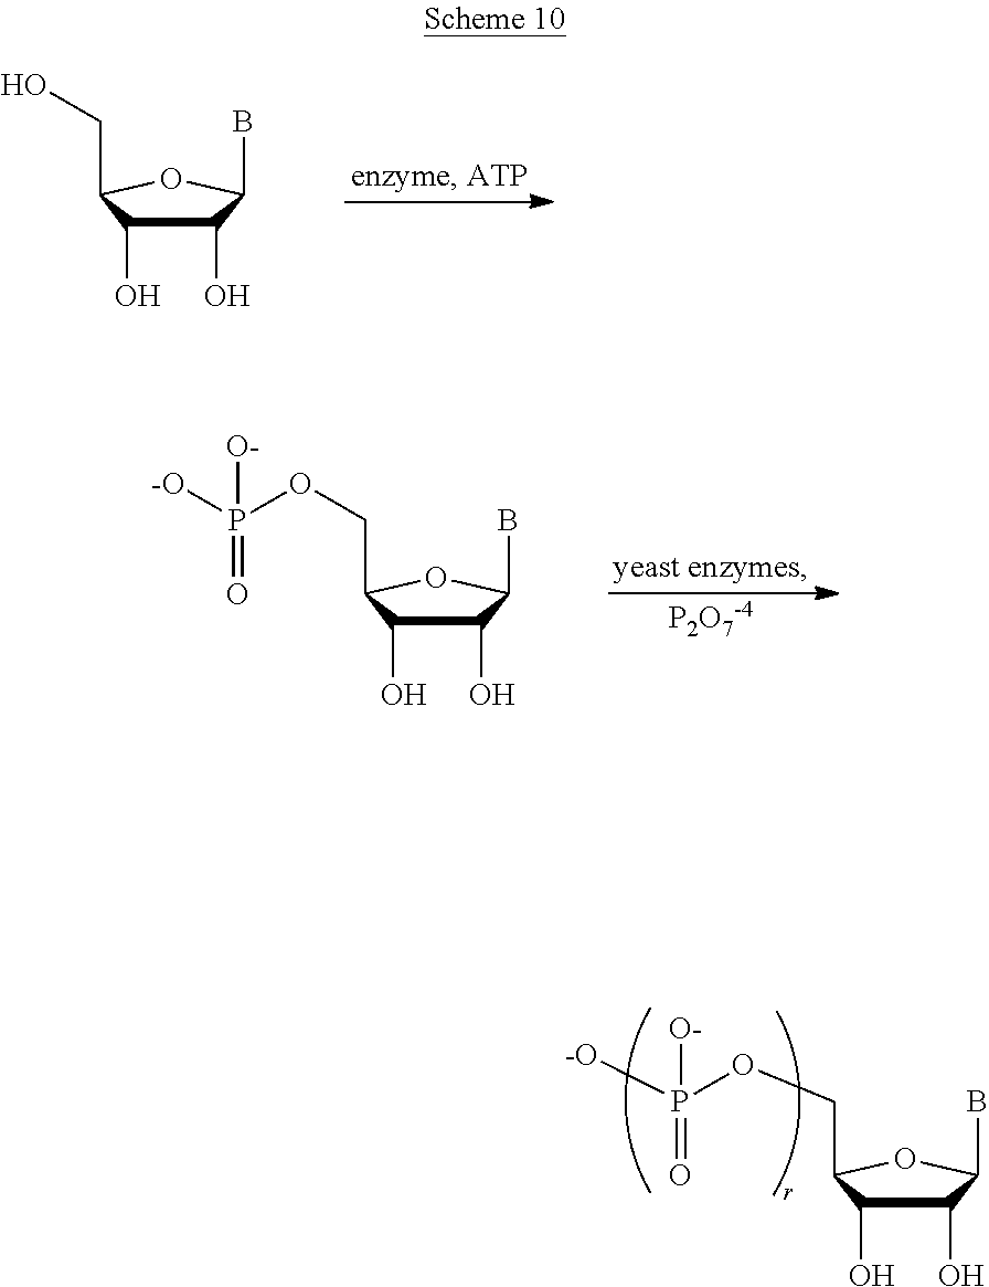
C1(O)C(O)C(CO)OC1B.[P2O7-4].C1(O)C(O)C(COP(=O)([-O])[O-])OC1B.C1(O)C(O)C(COP(=O)([-O])[O-])OC1B
